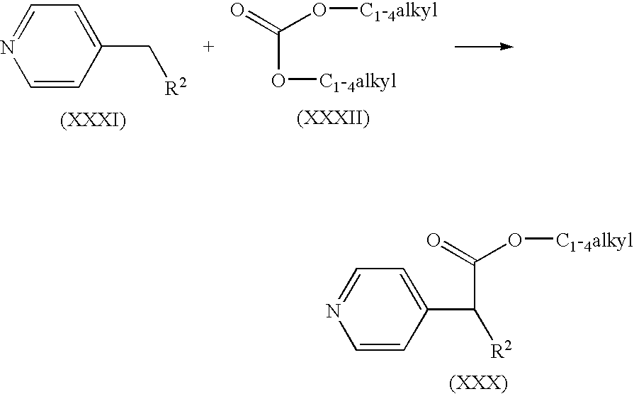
C(=O)(O[C1-4alkyl])C(C1=CC=NC=C1)[R2].C1=NC=CC(C[R2])=C1.C(O[C1-4alkyl])(=O)O[C1-4alkyl]
